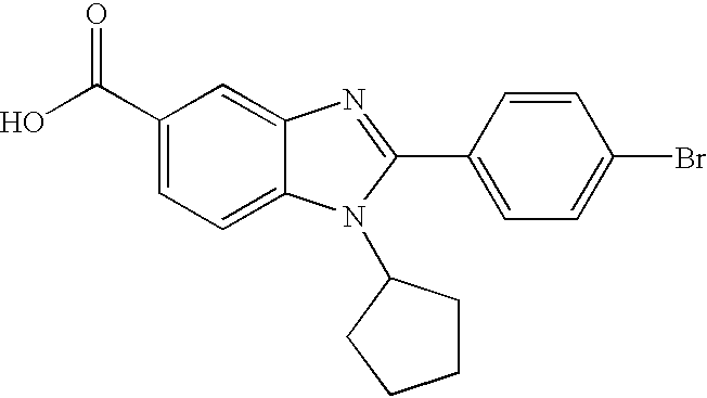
C1(C(O)=O)=CC=C2C(=C1)N=C(C1=CC=C(Br)C=C1)N2C1CCCC1
